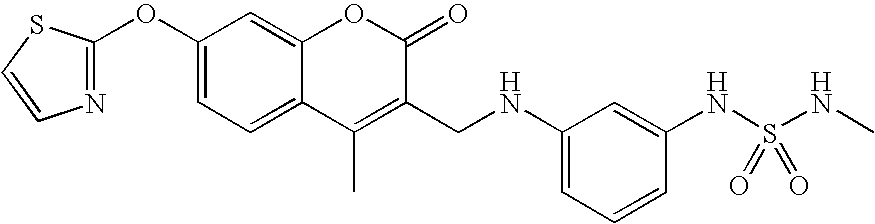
C1(OC2=NC=CS2)=CC=C2C(=C1)OC(=O)C(CNC1=CC=CC(NS(NC)(=O)=O)=C1)=C2C
